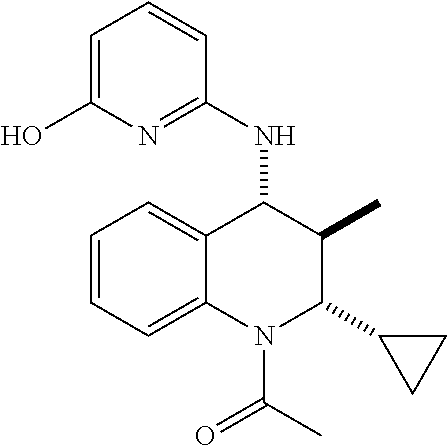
C1=CC=C2C(=C1)C(NC1=NC(O)=CC=C1)C(C)C(C1CC1)N2C(C)=O
